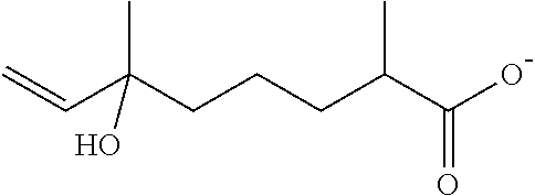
C(C(CCCC(C)C(O)=O)(C)O)=C
